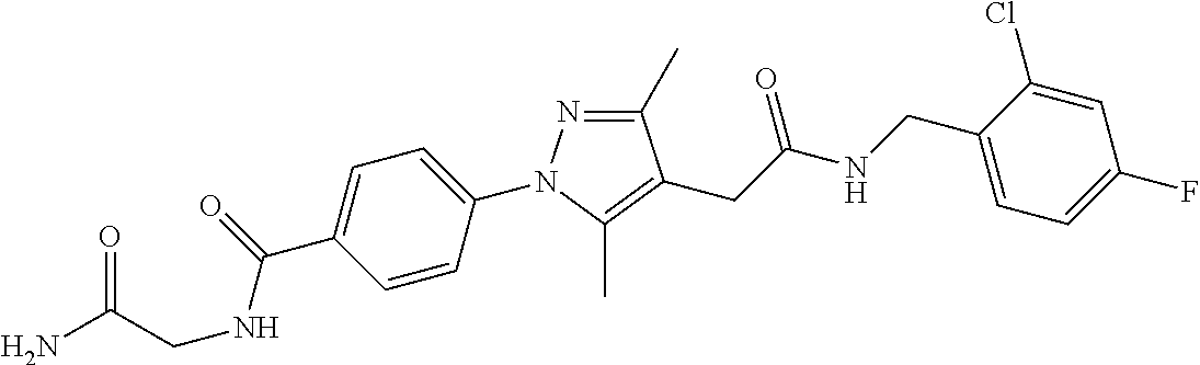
C1(C)=NN(C2=CC=C(C(=O)NCC(N)=O)C=C2)C(C)=C1CC(NCC1=CC=C(F)C=C1Cl)=O
